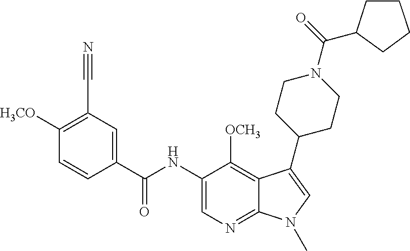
C1([H3CO])=C(C#N)C=C(C(NC2=CN=C3C(=C2[OCH3])C(C2CCN(C(=O)C4CCCC4)CC2)=CN3C)=O)C=C1
